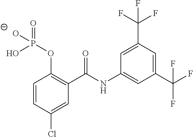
C1=CC(Cl)=CC(C(=O)NC2=CC(C(F)(F)F)=CC(C(F)(F)F)=C2)=C1OP(O)(=O)[O-]
